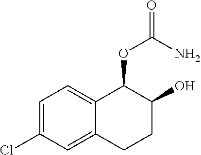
C1=C(Cl)C=C2C(=C1)C(OC(N)=O)C(O)CC2
